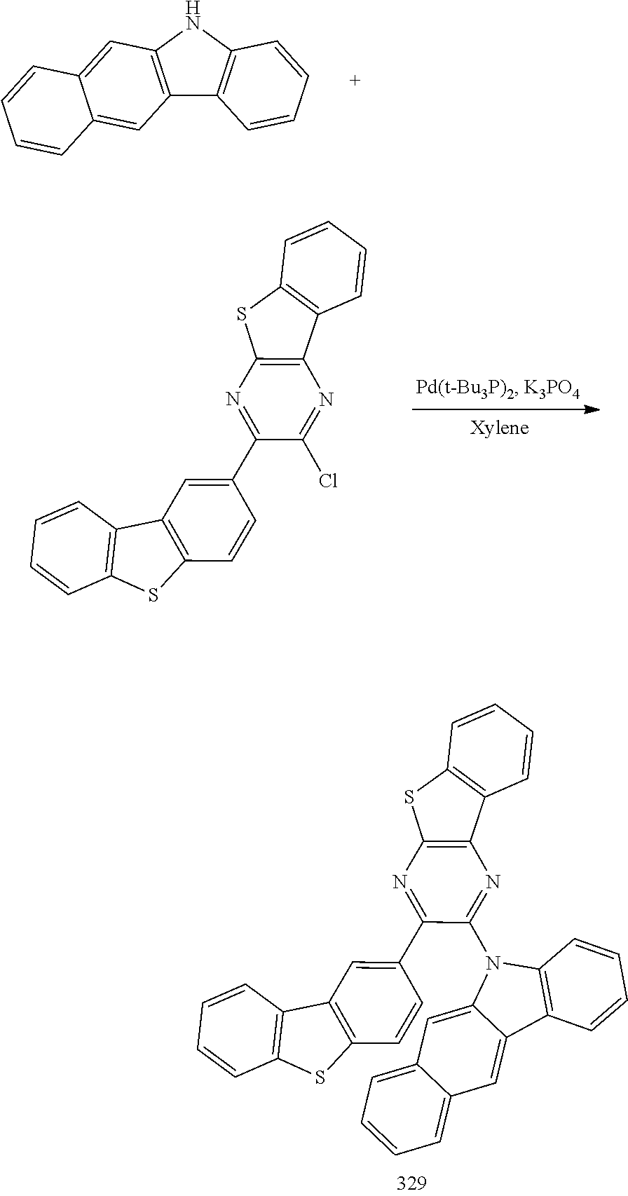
C12=C(NC3=C1C=CC=C3)C=C1C(=C2)C=CC=C1.C1(C2=CC3=C(C=C2)SC2=C3C=CC=C2)=NC2=C(N=C1Cl)C1=C(S2)C=CC=C1.C12=CC3=CC=CC=C3C=C1N(C1=NC3=C(N=C1C1=CC4=C(C=C1)SC1=C4C=CC=C1)SC1=C3C=CC=C1)C1=C2C=CC=C1
